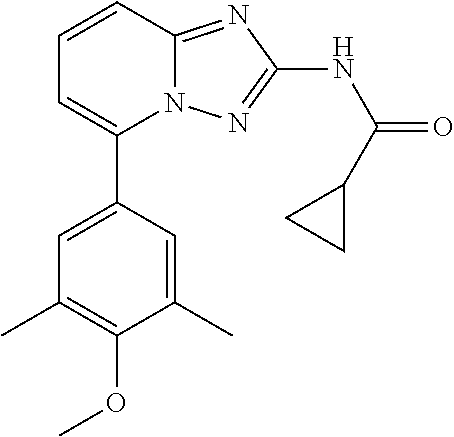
C1=C(C2=CC=CC3=NC(NC(=O)C4CC4)=NN23)C=C(C)C(OC)=C1C
